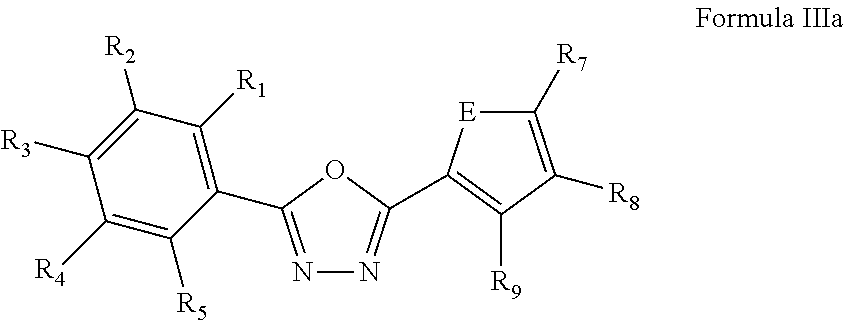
N1=C(C2=C([R1])C([R2])=C([R3])C([R4])=C2[R5])OC(C2=C([R9])C([R8])=C([R7])[E]2)=N1
